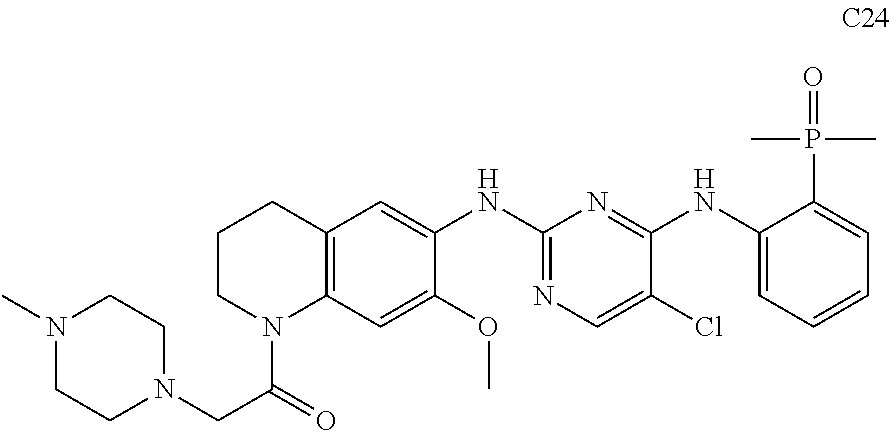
C12=C(C=C(OC)C(NC3=NC=C(Cl)C(NC4=CC=CC=C4P(C)(C)=O)=N3)=C1)N(C(=O)CN1CCN(C)CC1)CCC2
